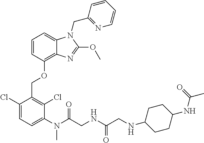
C1=CC(OCC2=C(Cl)C(N(C)C(=O)CNC(=O)CNC3CCC(NC(=O)C)CC3)=CC=C2Cl)=C2C(=C1)N(CC1=NC=CC=C1)C(OC)=N2
